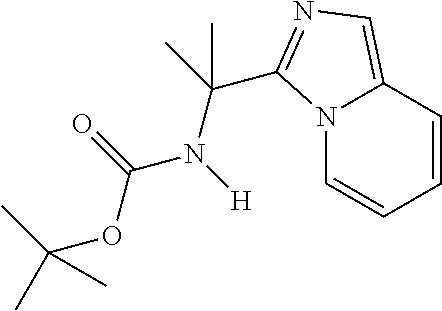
N12C=CC=CC1=CN=C2C(N(C(OC(C)(C)C)=O)[H])(C)C
